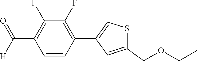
C1=CC(C2=CSC(COCC)=C2)=C(F)C(F)=C1C(=O)[H]
